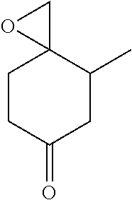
C1CC(=O)CC(C)C12CO2
